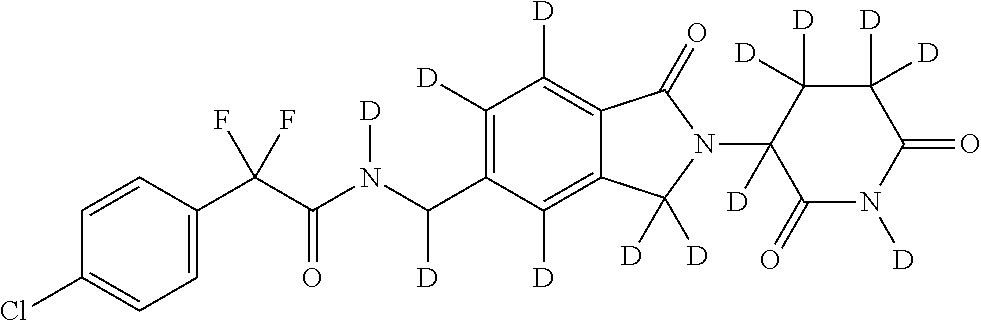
C1=CC(C(C(N(C(C2=C([D])C([D])=C3C(=C2[D])C([D])([D])N(C2([D])C(=O)N([D])C(=O)C([D])([D])C2([D])[D])C3=O)[D])[D])=O)(F)F)=CC=C1Cl
